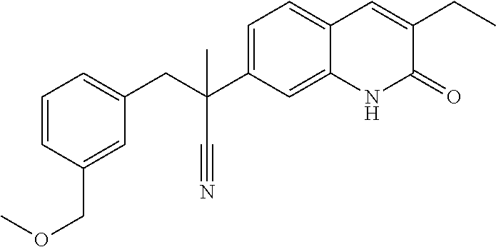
C1=CC(COC)=CC(CC(C2=CC=C3C(=C2)NC(=O)C(CC)=C3)(C#N)C)=C1
